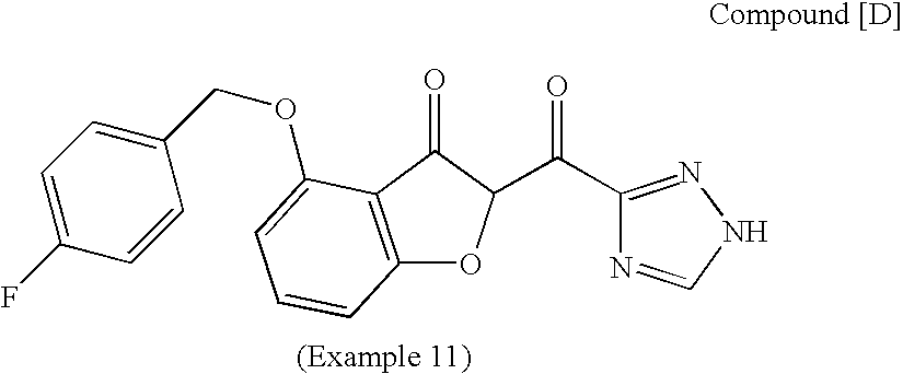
C(C1=NNC=N1)(=O)C1OC2=C(C1=O)C(OCC1=CC=C(F)C=C1)=CC=C2
